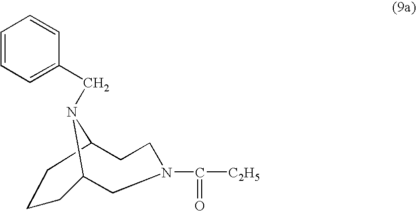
C1=CC=C(CN2C3CCCC2CN(C([C2H5])=O)CC3)C=C1
